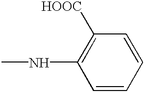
CNC1=C([HOOC])C=CC=C1
